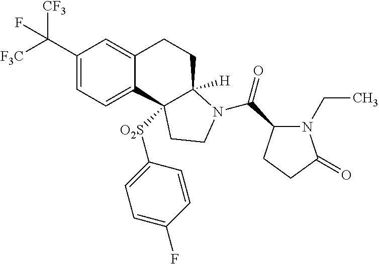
[F3C]C(C1=CC=C2C(=C1)CCC1([H])C2([O2S]C2=CC=C(F)C=C2)CCN1C(C1N(CC)C(=O)CC1)=O)([CF3])F
